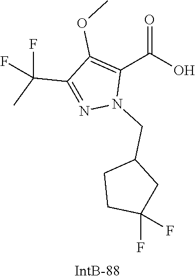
C1(OC)=C(C(=O)O)N(CC2CCC(F)(F)C2)N=C1C(F)(F)C
